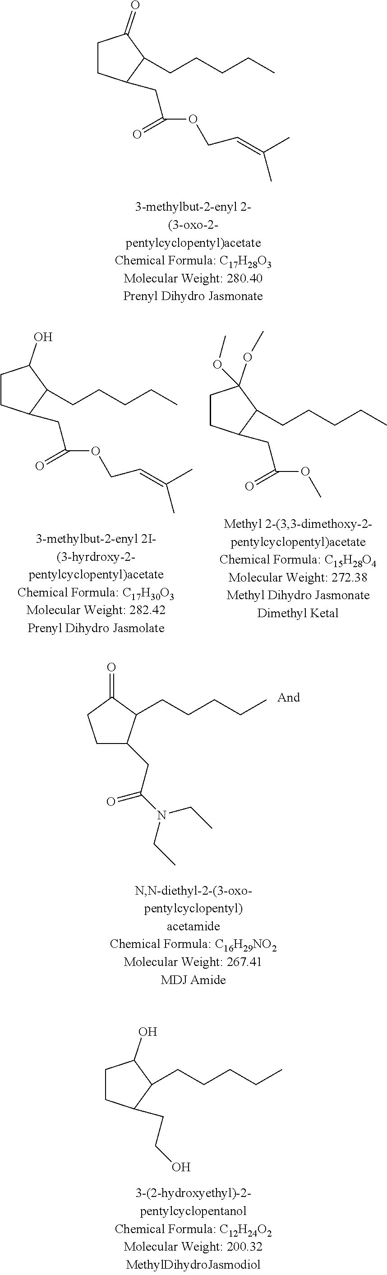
C1CC(CC(OCC=C(C)C)=O)C(CCCCC)C1=O.C1CC(CC(OCC=C(C)C)=O)C(CCCCC)C1O.C1CC(CC(OC)=O)C(CCCCC)C1(OC)OC.C1C(CC(N(CC)CC)=O)C(CCCCC)C(=O)C1.C1CC(CCO)C(CCCCC)C1O
